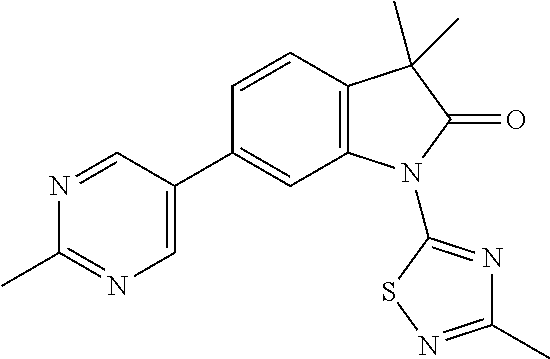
C1(C)=NC=C(C2=CC3=C(C=C2)C(C)(C)C(=O)N3C2=NC(C)=NS2)C=N1
